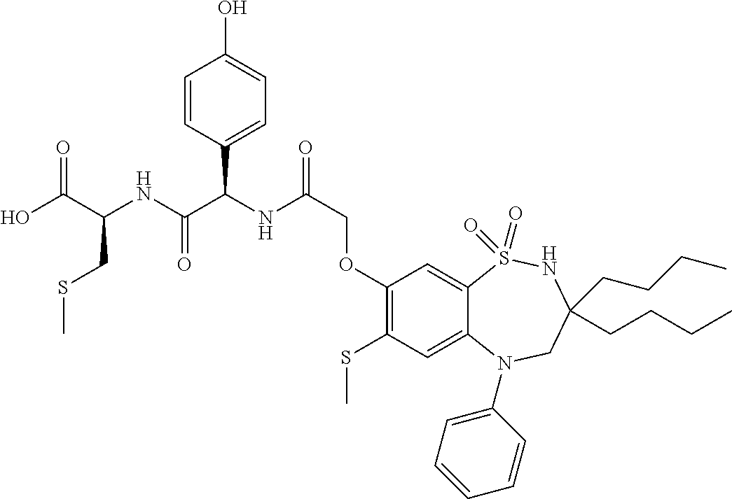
OC(C(NC(C(NC(COC1=C(SC)C=C2C(=C1)S(=O)(=O)NC(CCCC)(CCCC)CN2C1=CC=CC=C1)=O)C1=CC=C(O)C=C1)=O)CSC)=O
